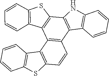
C1=CC2=C(C=C1)C1=C(C=CC3=C1C1=C(SC4=C1C=CC=C4)C1=C3C3=C(N1)C=CC=C3)S2
